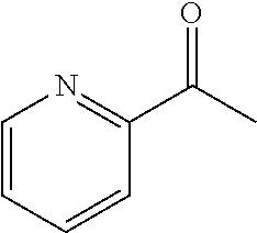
C1=CC=CC(C(C)=O)=N1
